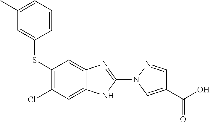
C1(SC2=CC(C)=CC=C2)=C(Cl)C=C2C(=C1)N=C(N1N=CC(C(O)=O)=C1)N2
